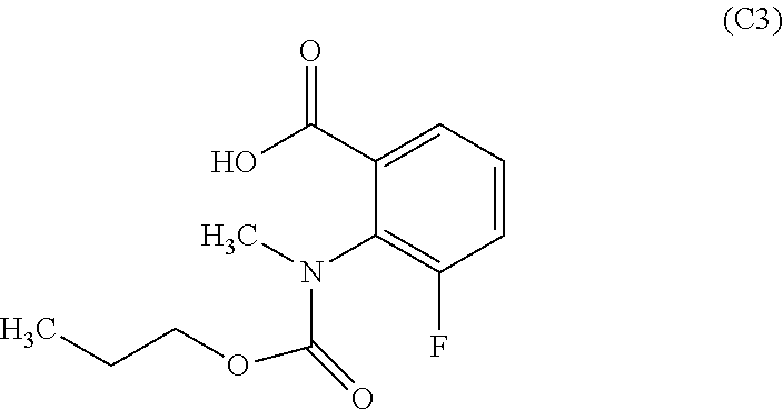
C1=CC=C(C(O)=O)C(N(C)C(=O)OCCC)=C1F
